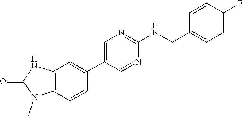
C12=C(C=CC(C3=CN=C(NCC4=CC=C(F)C=C4)N=C3)=C1)N(C)C(=O)N2
